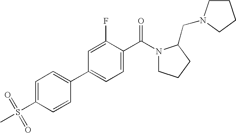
C1=C(S(=O)(=O)C)C=CC(C2=CC=C(C(N3CCCC3CN3CCCC3)=O)C(F)=C2)=C1
